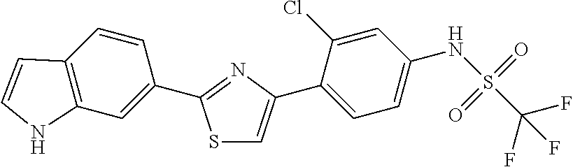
S1C=C(C2=CC=C(NS(=O)(=O)C(F)(F)F)C=C2Cl)N=C1C1=CC2=C(C=C1)C=CN2
